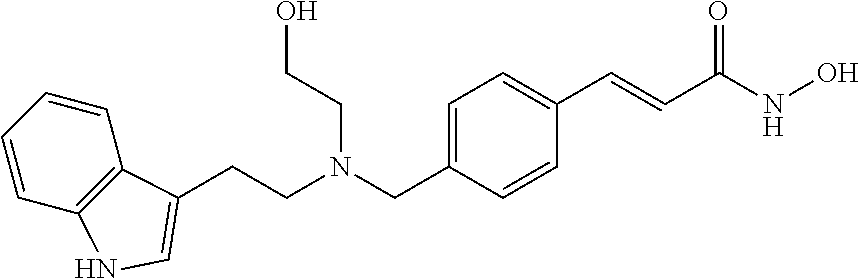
C1=CC=CC2=C1C(CCN(CC1=CC=C(C=CC(NO)=O)C=C1)CCO)=CN2
